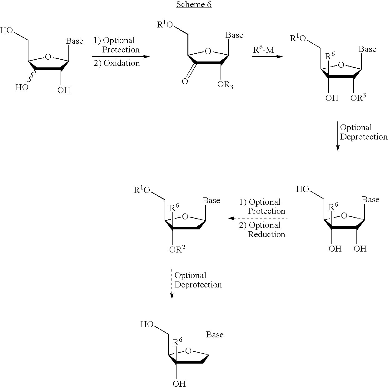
C1(O)C(O)C(CO)OC1[Base].C1([OR3])C(=O)C(C[R1O])OC1[Base].[R1O]CC1C([R6])(O)C([OR3])C([Base])O1.C1C([R6])([OR2])C(C[R1O])OC1[Base].C1(O)C([R6])(O)C(CO)OC1[Base].C1C([R6])(O)C(CO)OC1[Base]
